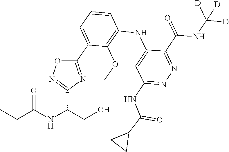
N1=C(C(NC([D])([D])[D])=O)C(NC2=C(OC)C(C3=NC(C(CO)NC(CC)=O)=NO3)=CC=C2)=CC(NC(C2CC2)=O)=N1
